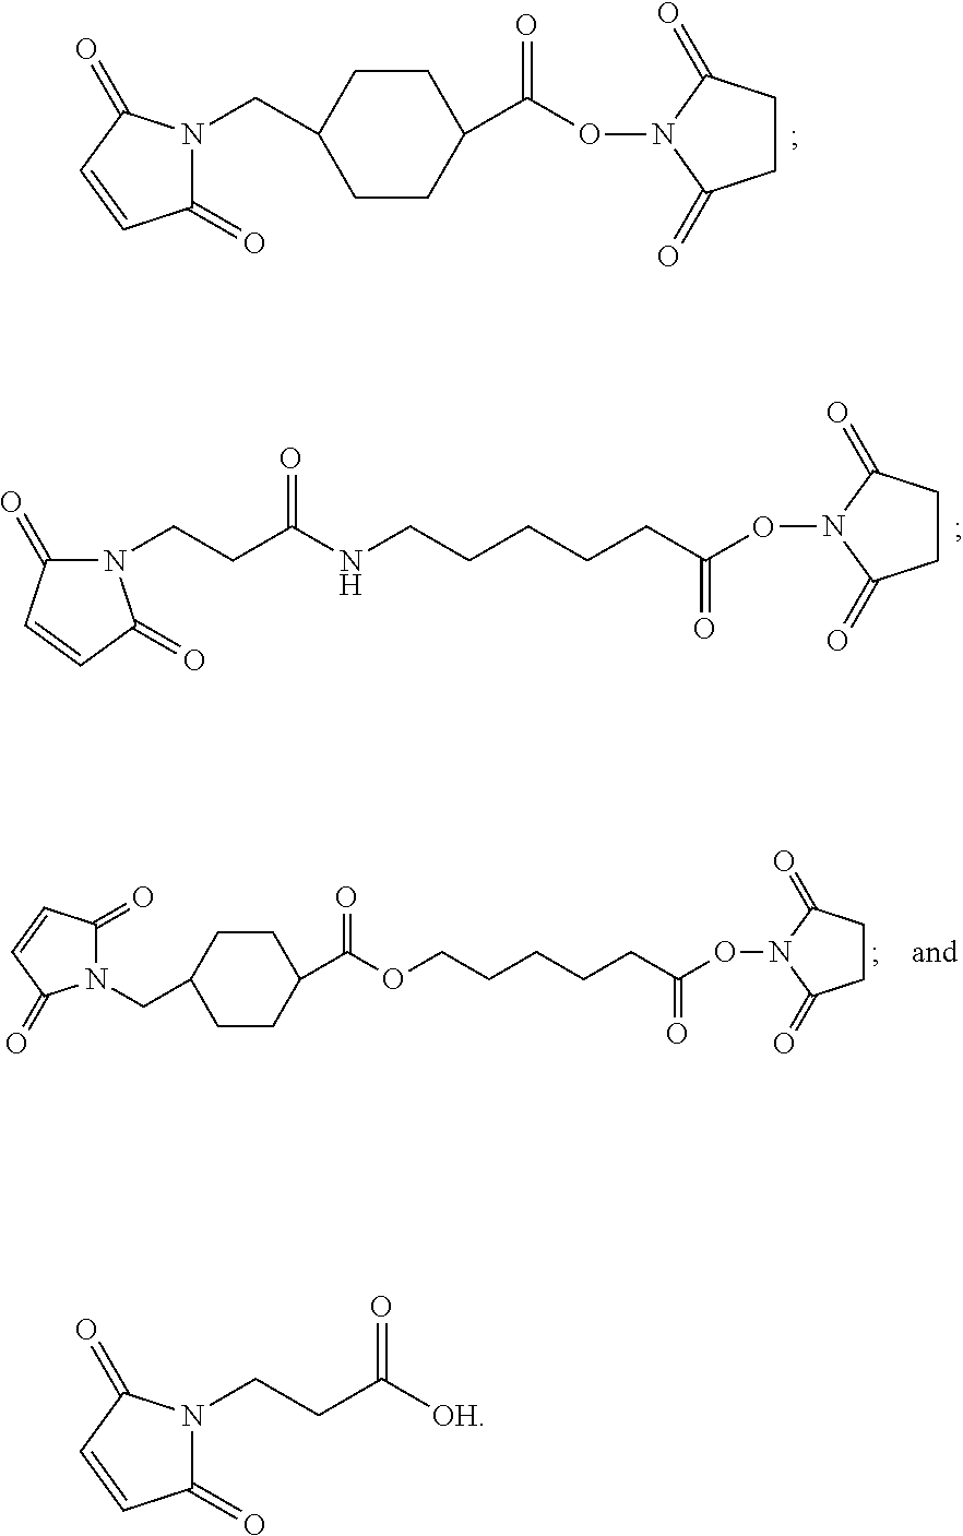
C1(=O)N(CC2CCC(C(ON3C(=O)CCC3=O)=O)CC2)C(=O)C=C1.N1(CCC(NCCCCCC(ON2C(=O)CCC2=O)=O)=O)C(=O)C=CC1=O.C1CC(CN2C(=O)C=CC2=O)CCC1C(OCCCCCC(ON1C(=O)CCC1=O)=O)=O.C1(=O)N(CCC([OH])=O)C(=O)C=C1
